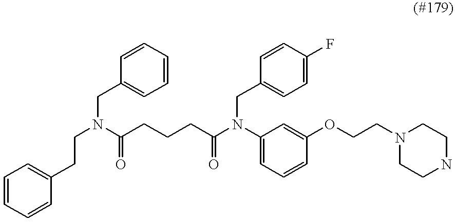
C(N(C(CCCC(N(CC1=CC=C(F)C=C1)C1=CC=CC(OCCN2CCNCC2)=C1)=O)=O)CCC1=CC=CC=C1)C1=CC=CC=C1
